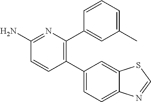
C1(C2=CC=C3C(=C2)SC=N3)=C(C2=CC(C)=CC=C2)N=C(N)C=C1
